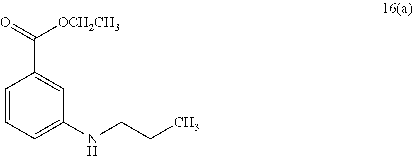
C1(C([OCH2CH3])=O)=CC(NCCC)=CC=C1
